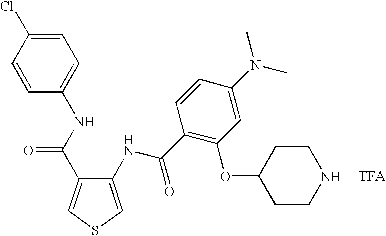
O(C1CCNCC1)C1=C(C(NC2=CSC=C2C(NC2=CC=C(Cl)C=C2)=O)=O)C=CC(N(C)C)=C1
